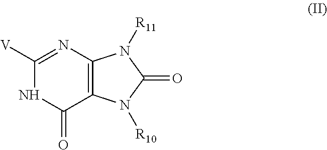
C1([V])=NC2=C(C(=O)N1)N([R10])C(=O)N2[R11]
